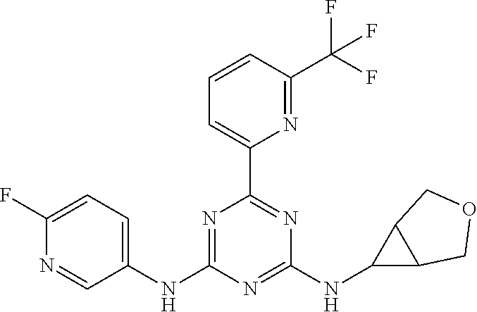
C1=CC(C(F)(F)F)=NC(C2=NC(NC3C4C3COC4)=NC(NC3=CC=C(F)N=C3)=N2)=C1
